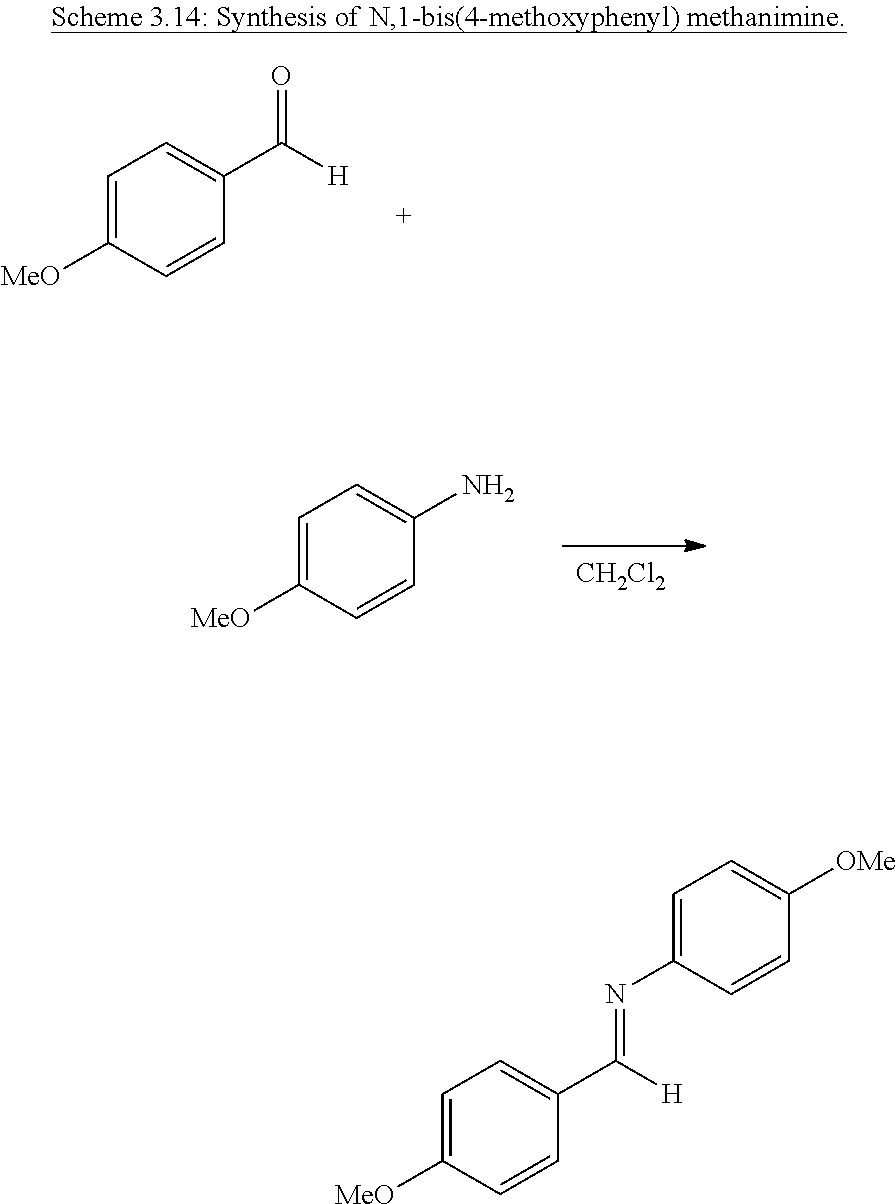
[CH2Cl2].C1=C([MeO])C=CC(N)=C1.C1=C([MeO])C=CC(C([H])=O)=C1.C1=C([MeO])C=CC(C([H])=NC2=CC=C([OMe])C=C2)=C1
